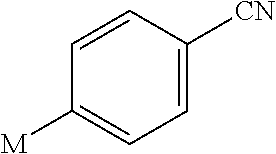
C1=C([CN])C=CC([M])=C1
